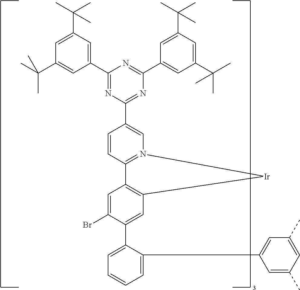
C1(C2=NC(C3=CN4=C(C=C3)C3=C(C=C(C5=CC=CC=C5C5=CC(C)=CC(C)=C5)C(Br)=C3)[Ir]4)=NC(C3=CC(C(C)(C)C)=CC(C(C)(C)C)=C3)=N2)=CC(C(C)(C)C)=CC(C(C)(C)C)=C1
